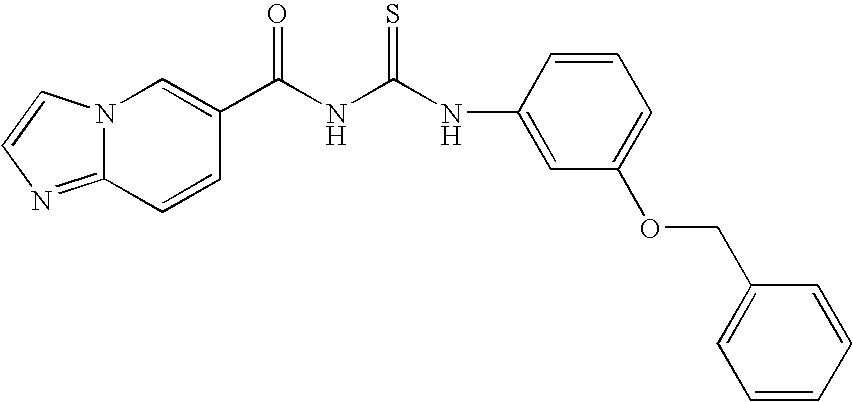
N12C(=NC=C1)C=CC(C(NC(NC1=CC(OCC3=CC=CC=C3)=CC=C1)=S)=O)=C2
